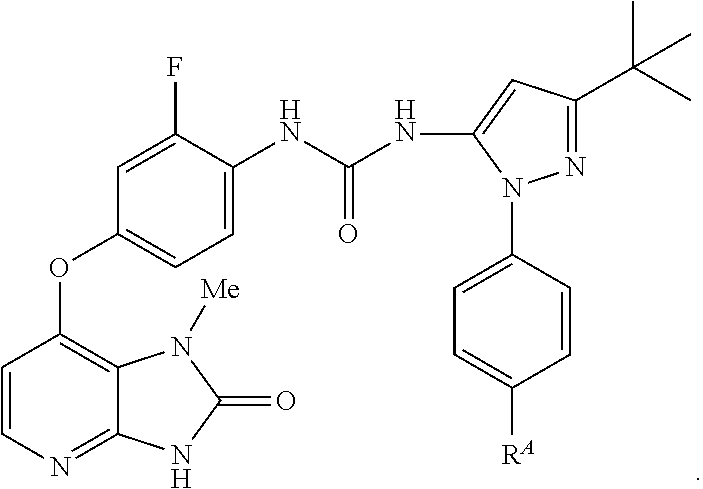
C1=CN=C2C(=C1OC1=CC=C(NC(NC3=CC(C(C)(C)C)=NN3C3=CC=C([RA])C=C3)=O)C(F)=C1)N([Me])C(=O)N2
